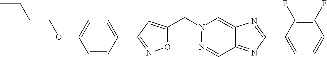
C(N1N=CC2=NC(C3=CC=CC(F)=C3F)=NC2=C1)C1=CC(C2=CC=C(OCCCC)C=C2)=NO1
